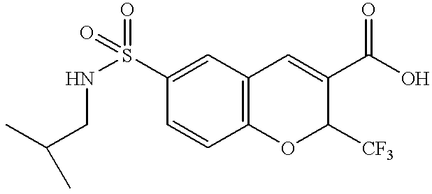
C1=CC2=C(C=C1S(NCC(C)C)(=O)=O)C=C(C(O)=O)C([CF3])O2
